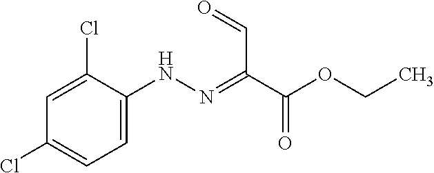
C1(Cl)=CC=C(NN=C(C(OCC)=O)C=O)C(Cl)=C1
